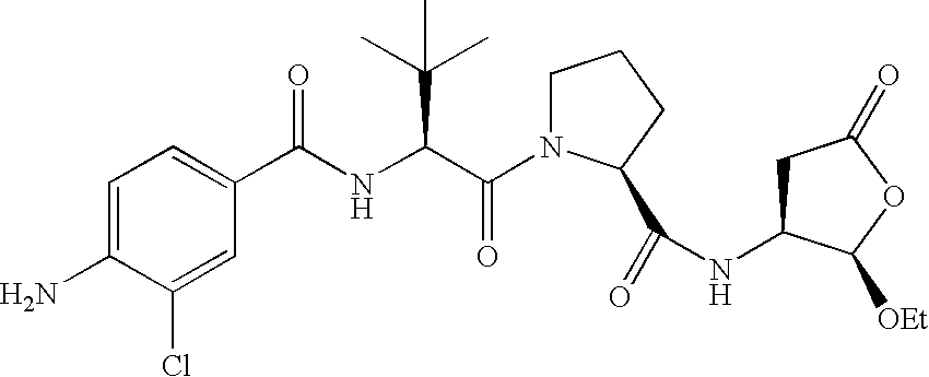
C(NC(C(=O)N1CCCC1C(=O)NC1CC(=O)OC1[OEt])C(C)(C)C)(C1=CC=C(N)C(Cl)=C1)=O
